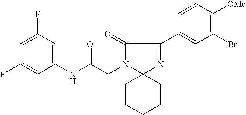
C1(NC(CN2C3(N=C(C4=CC(Br)=C([OMe])C=C4)C2=O)CCCCC3)=O)=CC(F)=CC(F)=C1
